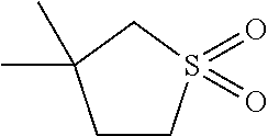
C1CS(=O)(=O)CC1(C)C
